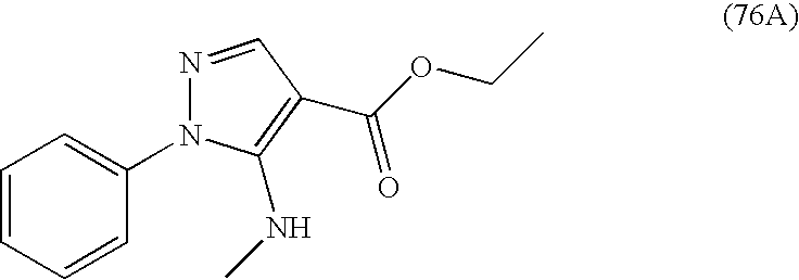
C1=CC=CC(N2N=CC(C(OCC)=O)=C2NC)=C1
